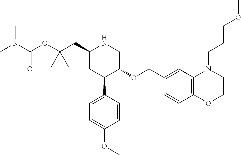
C1(CC(OC(N(C)C)=O)(C)C)CC(C2=CC=C(OC)C=C2)C(OCC2=CC3=C(C=C2)OCCN3CCCOC)CN1
